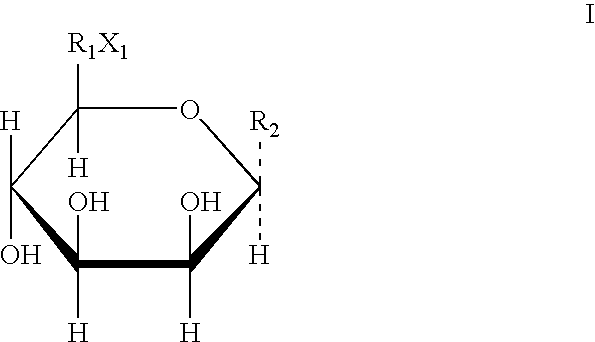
C1([R1X1])([H])C([H])(O)C([H])(O)C([H])(O)C([R2])([H])O1
